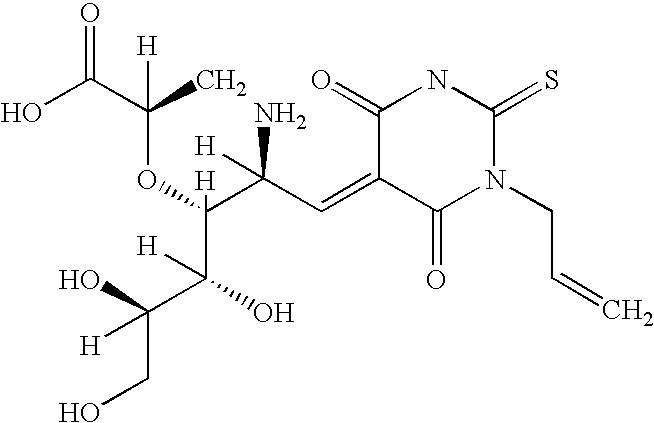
C1(=O)C(=CC(C(OC(C)(C(O)=O)[H])([H])C(C(O)(CO)[H])(O)[H])(N)[H])C(=O)N(CC=C)C(=S)N1
